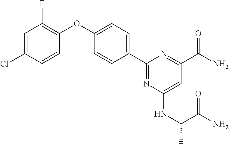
C1=CC(Cl)=CC(F)=C1OC1=CC=C(C2=NC(NC(C)C(N)=O)=CC(C(N)=O)=N2)C=C1
